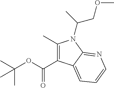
C1(C)=C(C(=O)OC(C)(C)C)C2=CC=CN=C2N1C(COC)C
